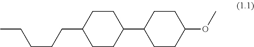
CCCCCC1CCC(C2CCC(OC)CC2)CC1
